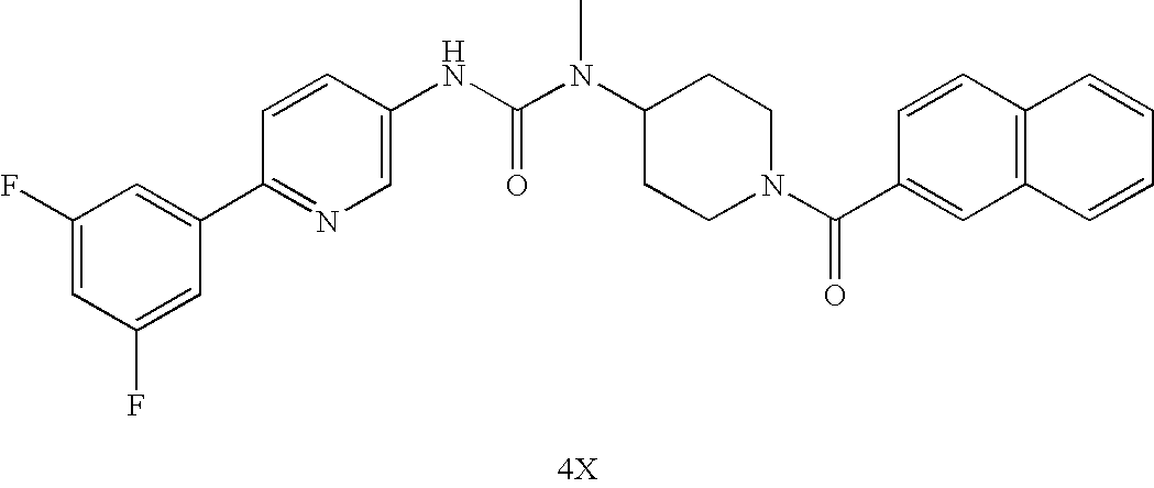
[4X].C1(C2=CC(F)=CC(F)=C2)=NC=C(NC(N(C2CCN(C(=O)C3=CC4=C(C=C3)C=CC=C4)CC2)C)=O)C=C1
